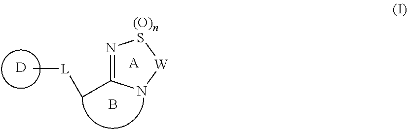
[D].C[L]CC1=N[(O)n S][W]N1.B.[A]
